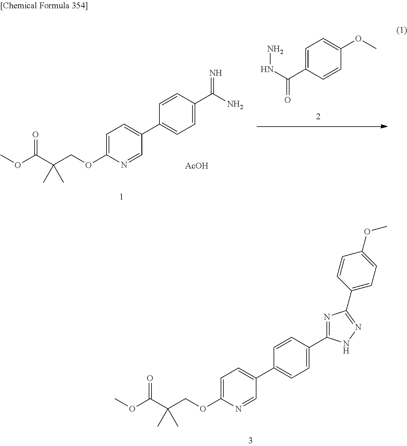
C1(C2=CC=C(OCC(C(OC)=O)(C)C)N=C2)=CC=C(C2=NC(C3=CC=C(OC)C=C3)=NN2)C=C1.NNC(C1=CC=C(OC)C=C1)=O.C1(C2=CC=C(OCC(C(OC)=O)(C)C)N=C2)=CC=C(C(N)=N)C=C1.[AcOH]
